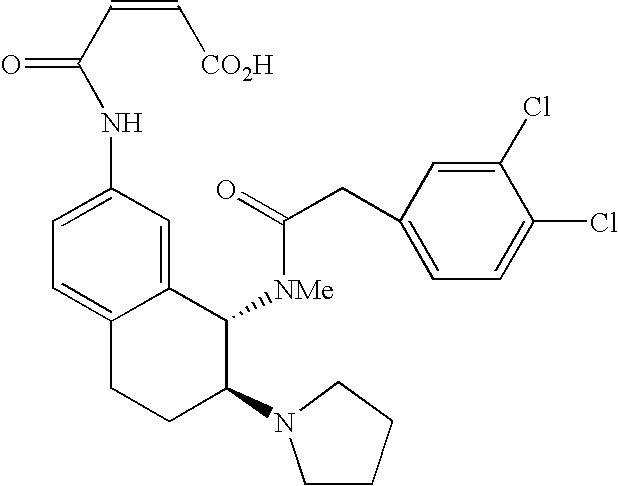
C12=CC(NC(=O)C=C[CO2H])=CC=C1CCC(N1CCCC1)C2[NMe]C(=O)CC1=CC=C(Cl)C(Cl)=C1
